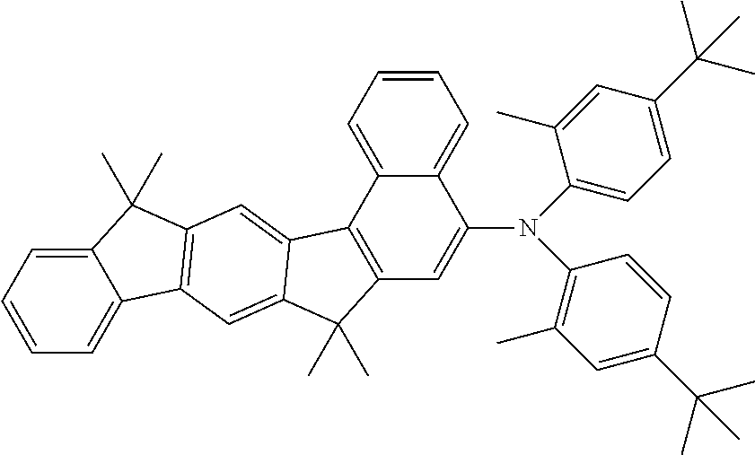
C1=CC=C2C(=C1)C(N(C1=C(C)C=C(C(C)(C)C)C=C1)C1=CC=C(C(C)(C)C)C=C1C)=CC1=C2C2=CC3=C(C=C2C1(C)C)C1=CC=CC=C1C3(C)C
